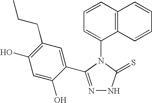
N1=C(C2=CC(CCC)=C(O)C=C2O)N(C2=CC=CC3=C2C=CC=C3)C(=S)N1
